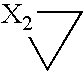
C1[X2]C1
